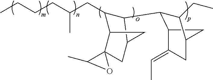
CCCCC(CC1C(C2C3C(=CC)CC(C2CC)C3)C2CC3(C1C2)C(C)O3)C
